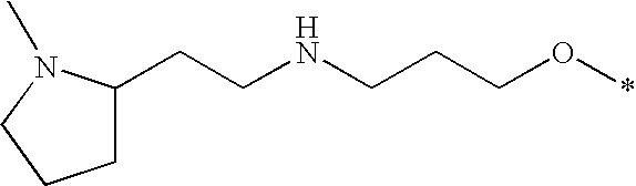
C1C(CCNCCCO*)N(C)CC1
